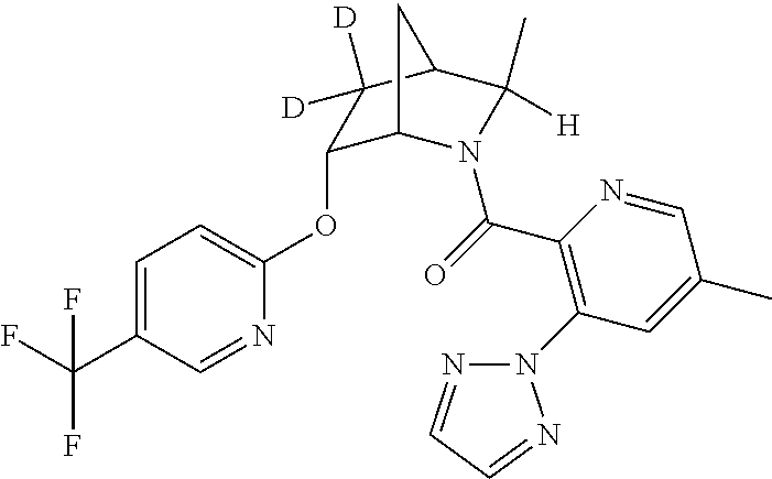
C1=C(C(F)(F)F)C=NC(OC2C3N(C(=O)C4=C(N5N=CC=N5)C=C(C)C=N4)C(C)([H])C(C2([D])[D])C3)=C1
